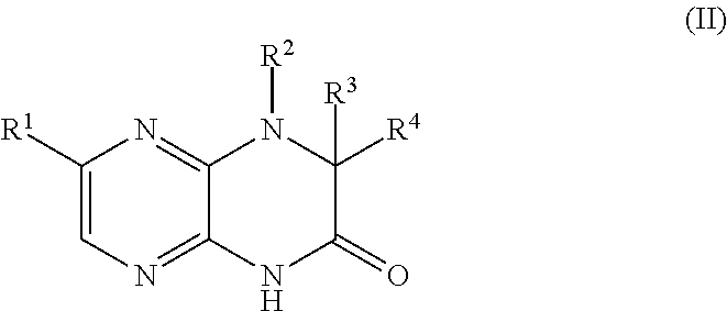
C1([R1])=CN=C2C(=N1)N([R2])C([R3])([R4])C(=O)N2
